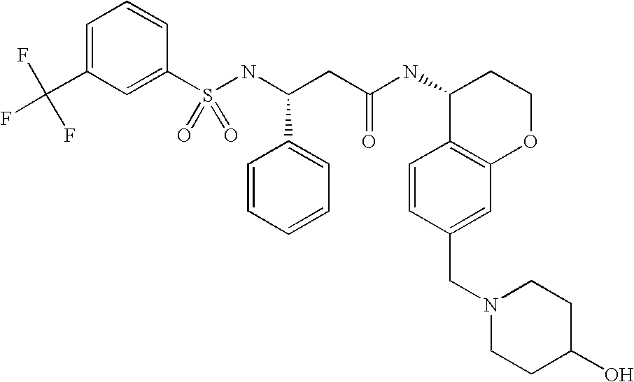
C1=C(C(F)(F)F)C=C(S(NC(CC(NC2C3=C(OCC2)C=C(CN2CCC(O)CC2)C=C3)=O)C2=CC=CC=C2)(=O)=O)C=C1
